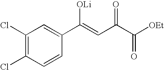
C1(Cl)=C(Cl)C=CC(C(=CC(C([OEt])=O)=O)[OLi])=C1
